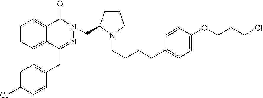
C1=CC=C2C(=C1)C(=O)N(CC1CCCN1CCCCC1=CC=C(OCCCCl)C=C1)N=C2CC1=CC=C(Cl)C=C1
